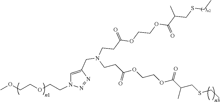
C1=C(CN(CCC(OCCOC(C(CSCC)C)=O)=O)CCC(OCCOC(C(CSCC)C)=O)=O)N=NN1CCOCCOC
